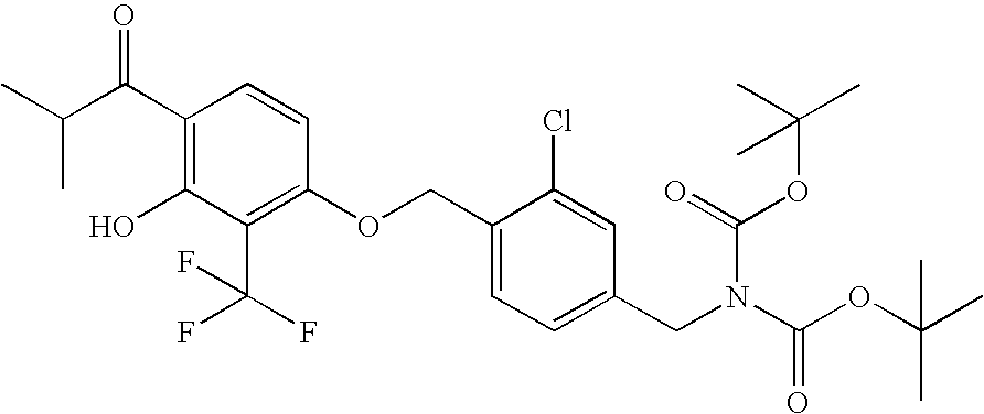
CC(C(=O)C1=C(O)C(C(F)(F)F)=C(OCC2=CC=C(CN(C(OC(C)(C)C)=O)C(=O)OC(C)(C)C)C=C2Cl)C=C1)C
